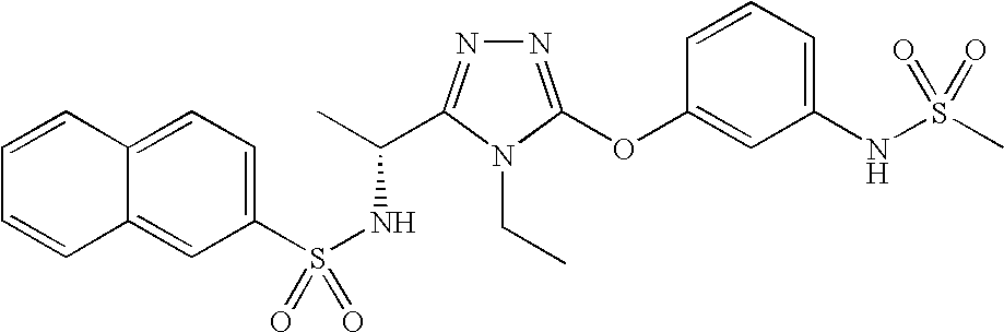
N1=C(OC2=CC(NS(C)(=O)=O)=CC=C2)N(CC)C(C(C)NS(=O)(C2=CC=C3C(=C2)C=CC=C3)=O)=N1
